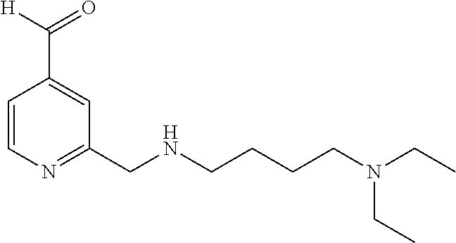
C1=CN=C(CNCCCCN(CC)CC)C=C1C([H])=O
